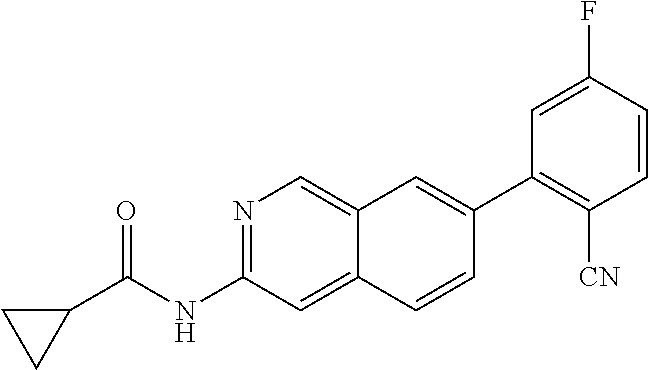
C1=C(F)C=CC([CN])=C1C1=CC2=CN=C(NC(=O)C3CC3)C=C2C=C1
